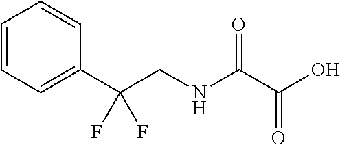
C(NC(C(O)=O)=O)C(C1=CC=CC=C1)(F)F
